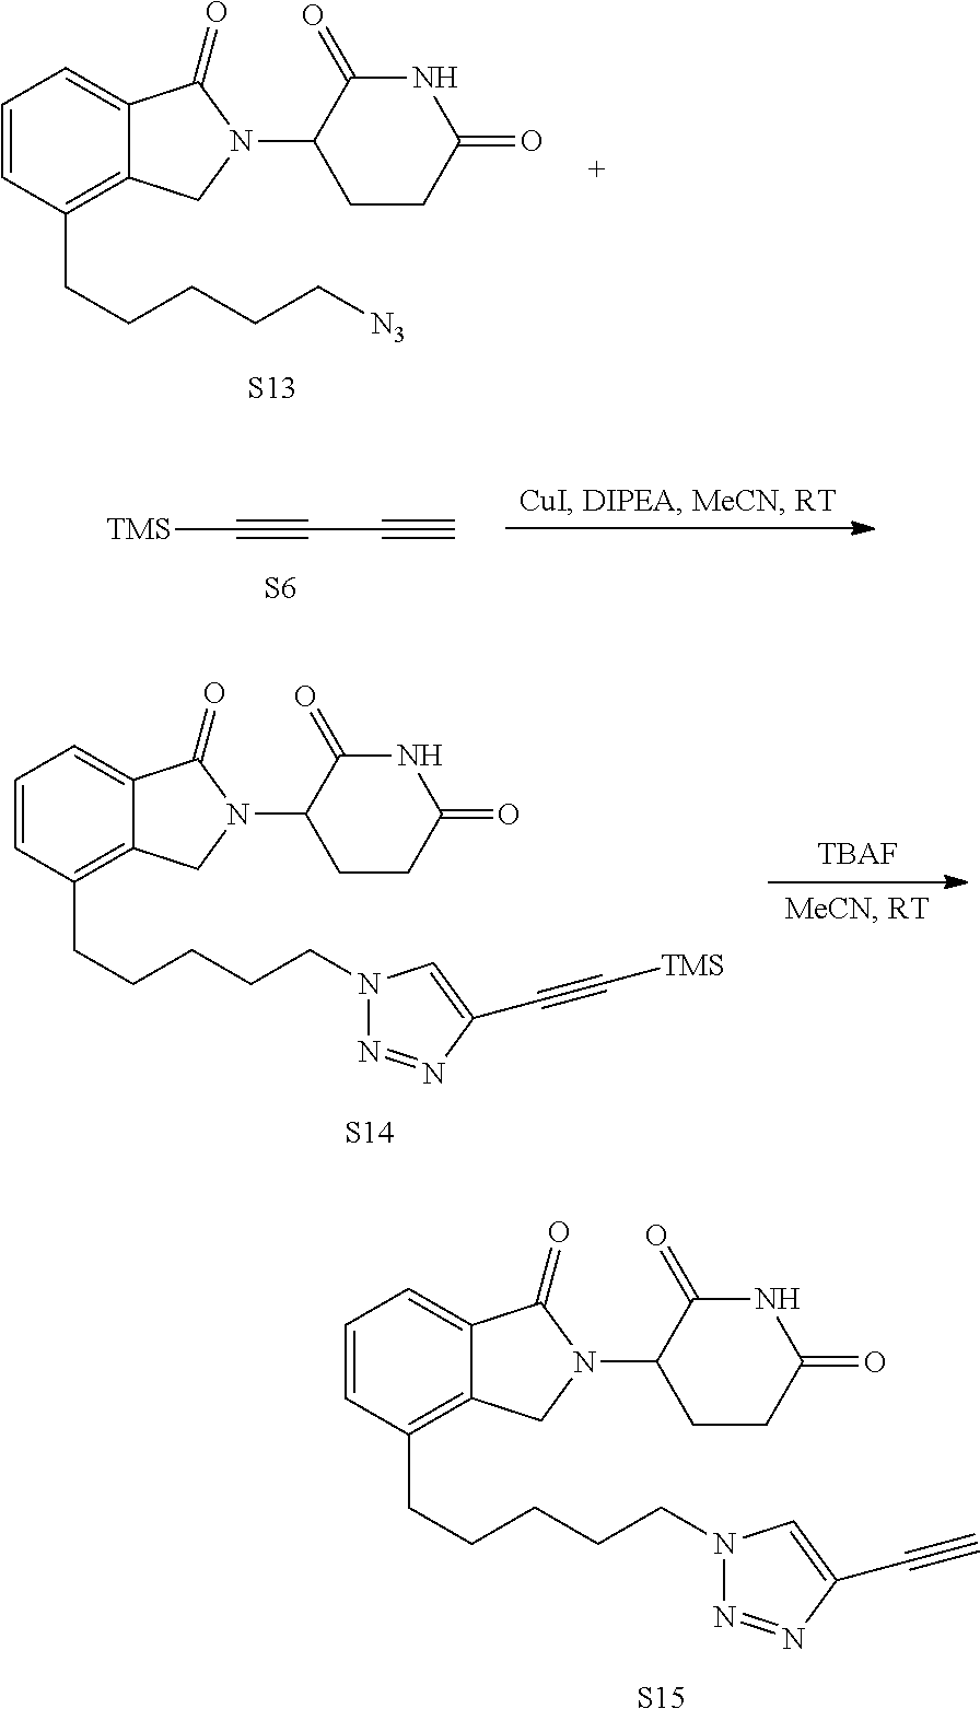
[S15].C1=C2C(=C(CCCCCN3N=NC(C#C)=C3)C=C1)CN(C1CCC(=O)NC1=O)C2=O.C1=C2C(=C(CCCCC[N3])C=C1)CN(C1CCC(=O)NC1=O)C2=O.[S13].[TBAF].[S14].C1=C2C(=C(CCCCCN3N=NC(C#C[TMS])=C3)C=C1)CN(C1CCC(=O)NC1=O)C2=O.[TMS]C#CC#C.[S6]
